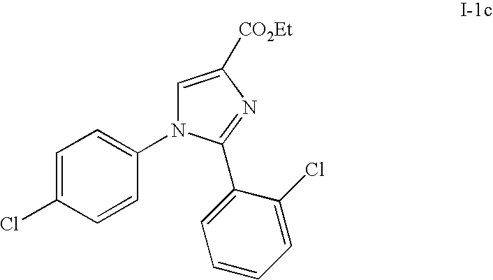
C1=C(Cl)C=CC(N2C=C([CO2Et])N=C2C2=CC=CC=C2Cl)=C1
